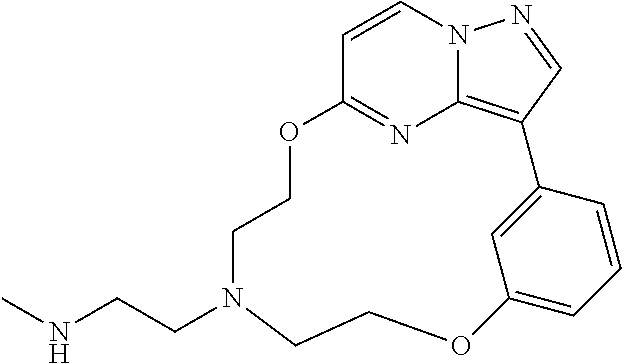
C12=NC3=C(C=NN3C=C1)C1=CC(=CC=C1)OCCN(CCNC)CCO2
